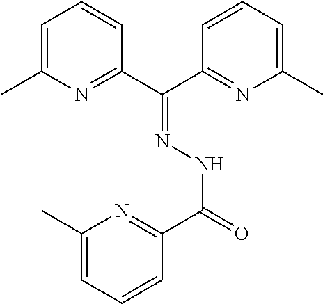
C1=C(C)N=C(C(C2=NC(C)=CC=C2)=NNC(=O)C2=NC(C)=CC=C2)C=C1
